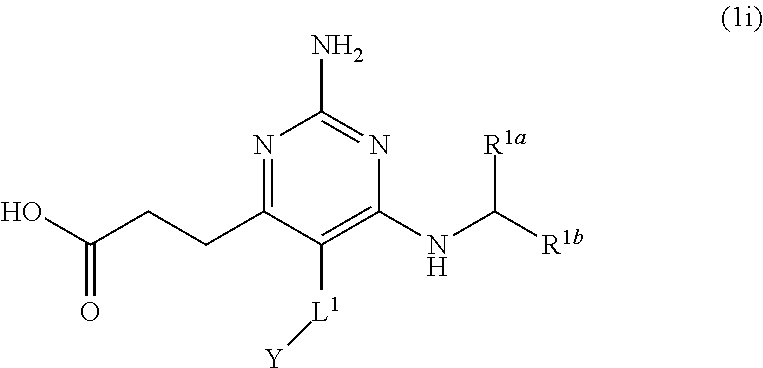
[R1a]C(NC1=C([L1][Y])C(CCC(O)=O)=NC(N)=N1)[R1b]
